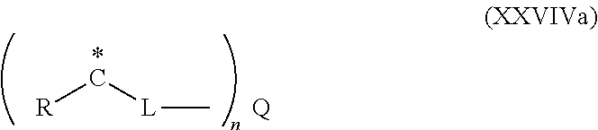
[R]C[L]C.[Q]
